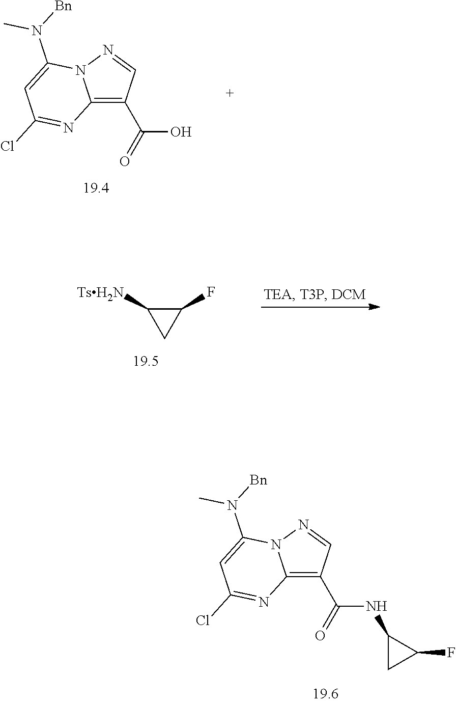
C12=C(C(O)=O)C=NN1C(N(C)[Bn])=CC(Cl)=N2.C1(F)C([TsH2N])C1.C12=C(C(NC3CC3F)=O)C=NN1C(N(C)[Bn])=CC(Cl)=N2
